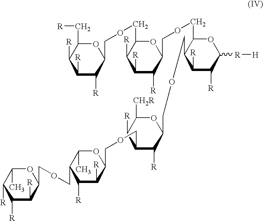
C1([R])C([R])C(COCC2OC(COCC3OC([R][H])C([R])C([R])C3COCC3C([R])C(COCC4C([R])C([R])C(COCC5C([R])C([R])C([R])C(C)O5)C(C)O4)C([R])C([CH2R])O3)C([R])C([R])C2[R])OC(C[R])C1[R]
